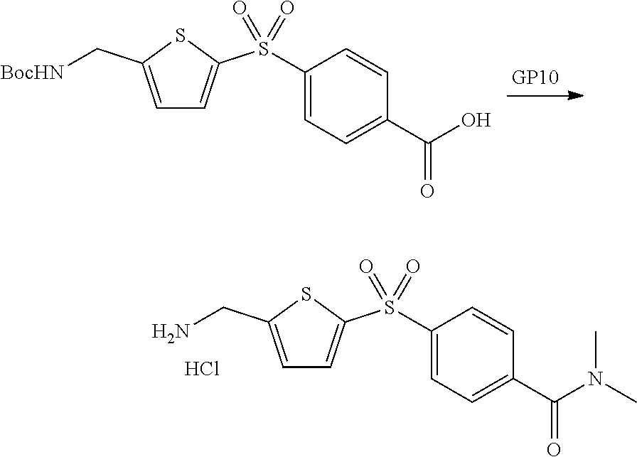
C1=C(CN)SC(S(C2=CC=C(C(N(C)C)=O)C=C2)(=O)=O)=C1.Cl.C1=C(C[BocHN])SC(S(C2=CC=C(C(O)=O)C=C2)(=O)=O)=C1
